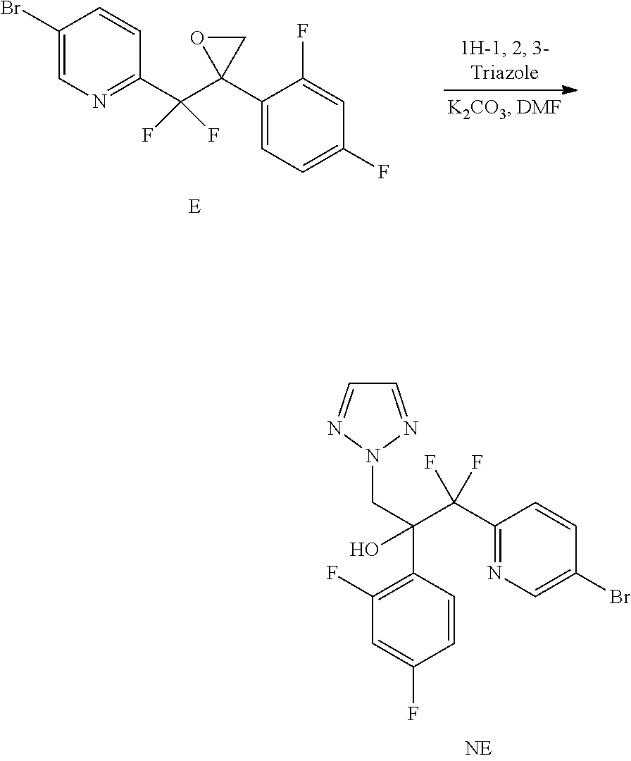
C1(Br)=CN=C(C(C2(C3=CC=C(F)C=C3F)CO2)(F)F)C=C1.C1=NN(CC(C2=C(F)C=C(F)C=C2)(C(C2=NC=C(Br)C=C2)(F)F)O)N=C1
